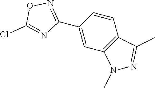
C1=CC2=C(C=C1C1=NOC(Cl)=N1)N(C)N=C2C
